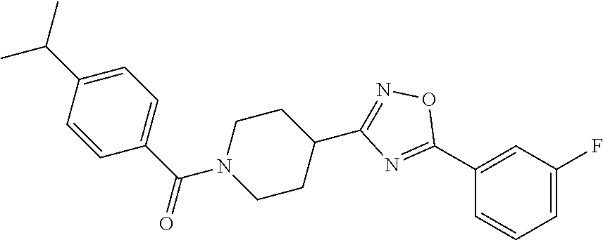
C1(C2=NC(C3CCN(C(C4=CC=C(C(C)C)C=C4)=O)CC3)=NO2)=CC(F)=CC=C1
